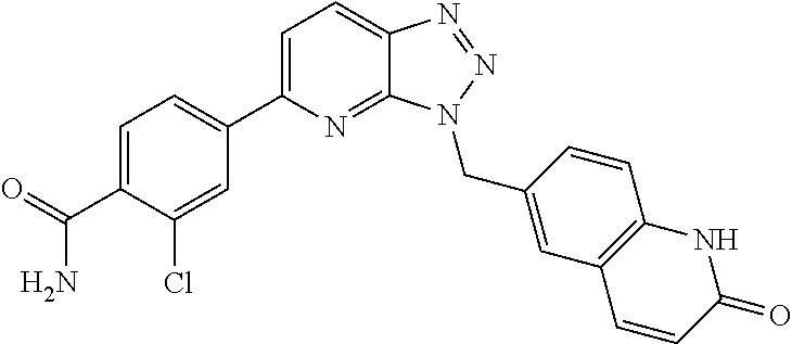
C1(C2=CC=C3C(=N2)N(CC2=CC4=C(C=C2)NC(=O)C=C4)N=N3)=CC=C(C(=O)N)C(Cl)=C1
